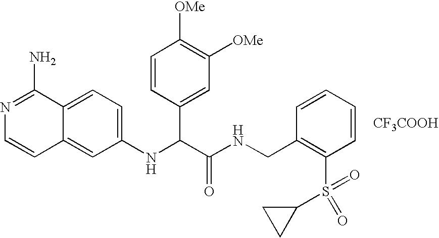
C1(NC(C(NCC2=C(S(=O)(C3CC3)=O)C=CC=C2)=O)C2=CC([OMe])=C([OMe])C=C2)=CC=C2C(=C1)C=CN=C2N.[CF3COOH]
